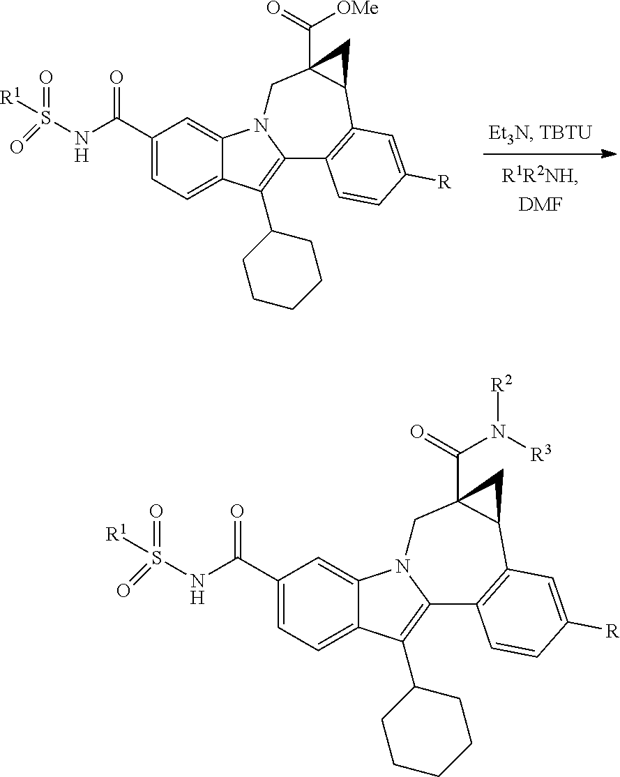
C1(C(NS([R1])(=O)=O)=O)=CC=C2C(=C1)N1C(=C2C2CCCCC2)C2=C(C3C(C(=O)N([R3])[R2])(C1)C3)C=C([R])C=C2.C1(C(NS([R1])(=O)=O)=O)=CC=C2C(=C1)N1C(=C2C2CCCCC2)C2=C(C3C(C(=O)[OMe])(C1)C3)C=C([R])C=C2
